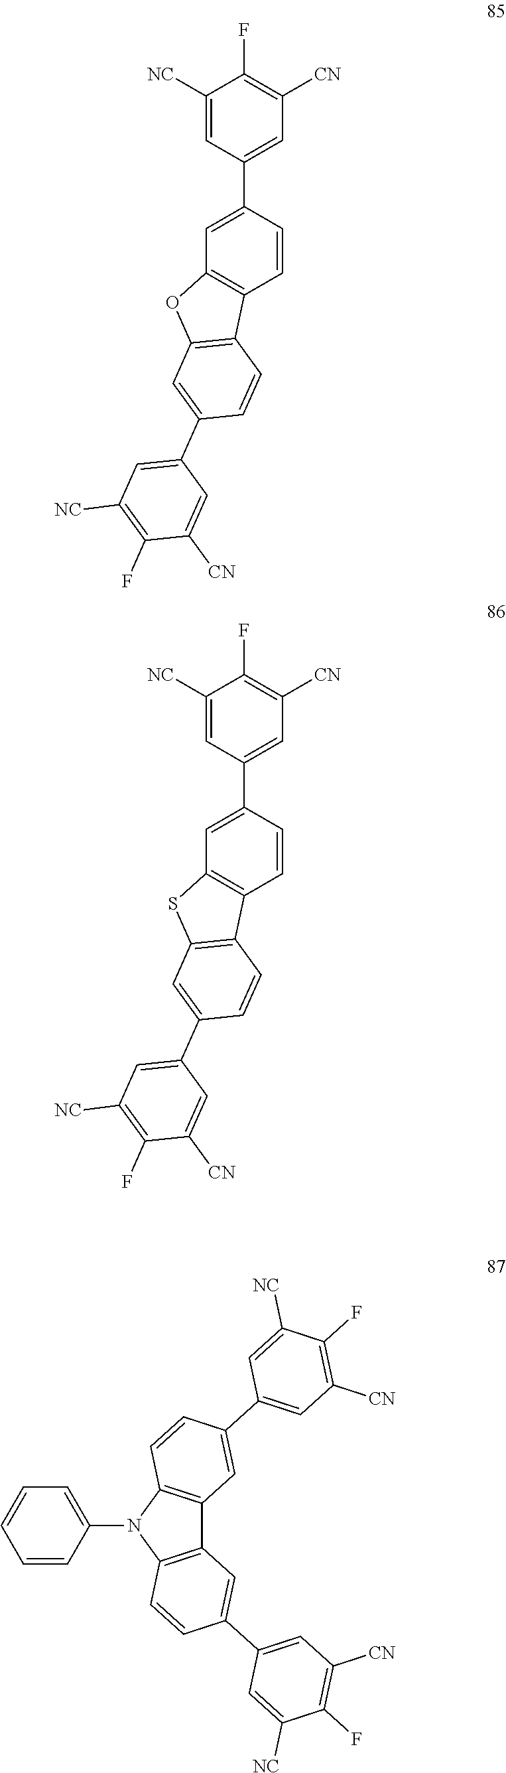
C1([NC])=CC(C2=CC3=C(C=C2)C2=C(O3)C=C(C3=CC([NC])=C(F)C([CN])=C3)C=C2)=CC([CN])=C1F.C1([NC])=CC(C2=CC3=C(C=C2)C2=C(S3)C=C(C3=CC([NC])=C(F)C([CN])=C3)C=C2)=CC([CN])=C1F.C1=CC2=C(C=C1C1=CC([CN])=C(F)C([NC])=C1)C1=C(N2C2=CC=CC=C2)C=CC(C2=CC([CN])=C(F)C([NC])=C2)=C1
